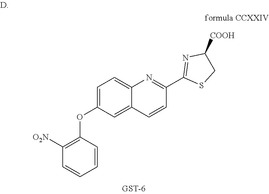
C1=CC=CC(OC2=CC=C3C(=C2)C=CC(C2=NC([COOH])CS2)=N3)=C1[O2N]
